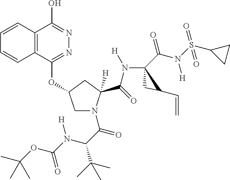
C12=C(C(OC3CN(C(C(C(C)(C)C)N(C(OC(C)(C)C)=O)[H])=O)C(C(=O)N([H])C4(C(N(S(C5CC5)(=O)=O)[H])=O)CC4C=C)([H])C3)=NN=C1O)C=CC=C2
